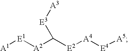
[A1][E1][A2]C([E2][A4][E4][A5])[E3][A3]
